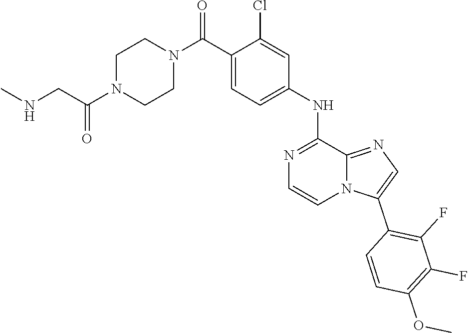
C1N(C(CNC)=O)CCN(C(C2=CC=C(NC3=NC=CN4C3=NC=C4C3=C(F)C(F)=C(OC)C=C3)C=C2Cl)=O)C1
